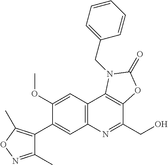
C1(C)=NOC(C)=C1C1=CC2=C(C=C1OC)C1=C(C(CO)=N2)OC(=O)N1CC1=CC=CC=C1
